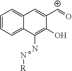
C1=CC=C2C(=C1)C=C([C+]=O)C(O)=C2N=N[R]
